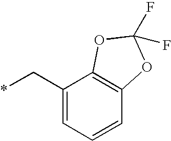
C1(C*)=CC=CC2=C1OC(F)(F)O2
